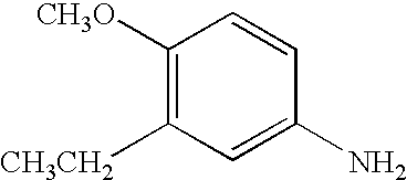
C1([CH3O])=C([CH3CH2])C=C(N)C=C1
